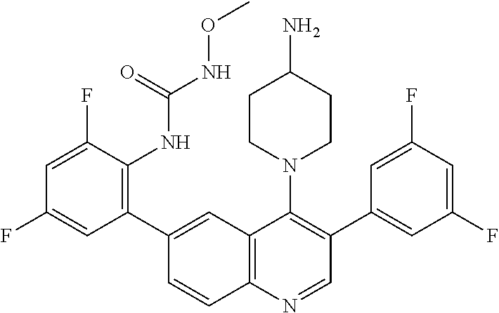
C1(C2=CC3=C(C=C2)N=CC(C2=CC(F)=CC(F)=C2)=C3N2CCC(N)CC2)=C(NC(NOC)=O)C(F)=CC(F)=C1
